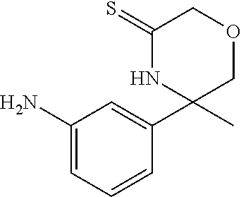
C1(N)=CC=CC(C2(C)COCC(=S)N2)=C1
